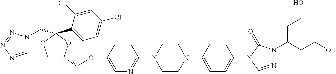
C1OC(C2=CC=C(Cl)C=C2Cl)(CN2C=NN=N2)OC1COC1=CN=C(N2CCN(C3=CC=C(N4C(=O)N(C(CCO)CCO)N=C4)C=C3)CC2)C=C1
